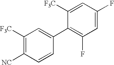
C1([F3C])=C([NC])C=CC(C2=C(F)C=C(F)C=C2[F3C])=C1
